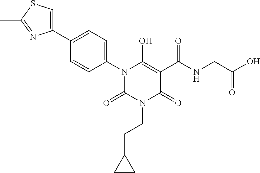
C(CN1C(=O)C(C(NCC(O)=O)=O)=C(O)N(C2=CC=C(C3=CSC(C)=N3)C=C2)C1=O)C1CC1
